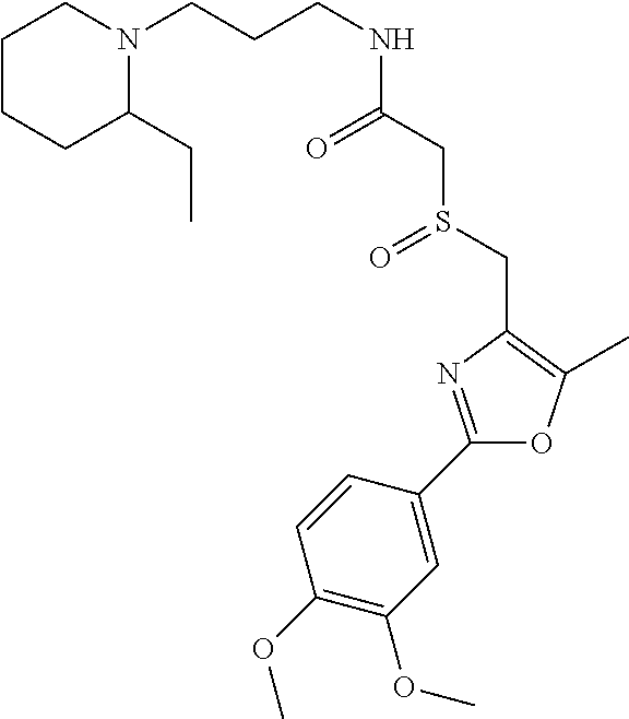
C(CNC(CS(CC1=C(C)OC(C2=CC(OC)=C(OC)C=C2)=N1)=O)=O)CN1CCCCC1CC
